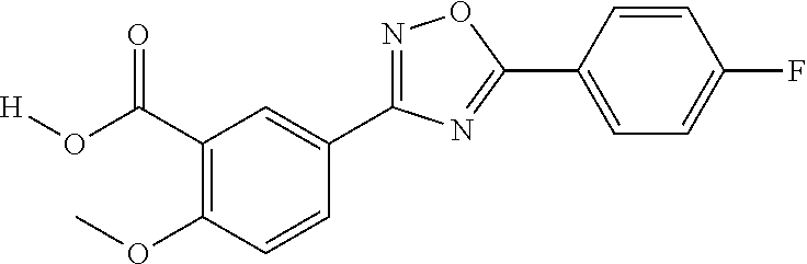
[H]OC(=O)C1=C(OC)C=CC(C2=NOC(C3=CC=C(F)C=C3)=N2)=C1
